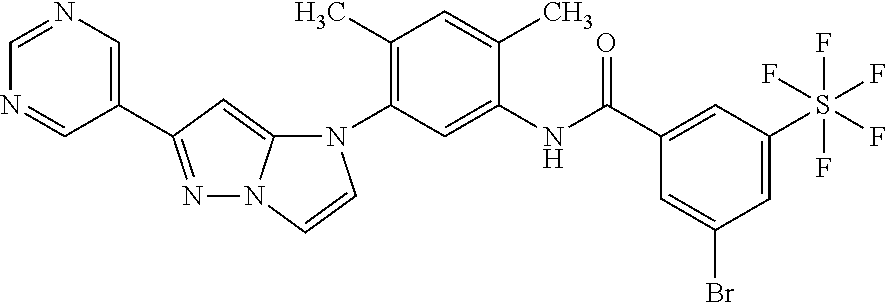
C1(C)=C(N2C3=CC(C4=CN=CN=C4)=NN3C=C2)C=C(NC(C2=CC(S(F)(F)(F)(F)F)=CC(Br)=C2)=O)C(C)=C1
